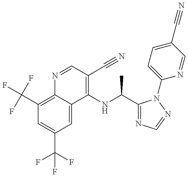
C1(C(F)(F)F)=C2C(=CC(C(F)(F)F)=C1)C(NC(C1=NC=NN1C1=CC=C(C#N)C=N1)C)=C(C#N)C=N2
